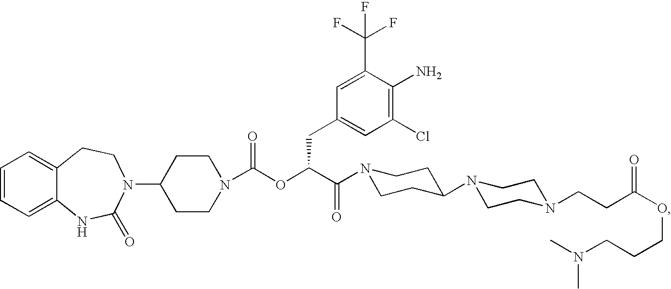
C1=CC=C2C(=C1)CCN(C1CCN(C(OC(C(=O)N3CCC(N4CCN(CCC(OCCCN(C)C)=O)CC4)CC3)CC3=CC(Cl)=C(N)C(C(F)(F)F)=C3)=O)CC1)C(=O)N2
